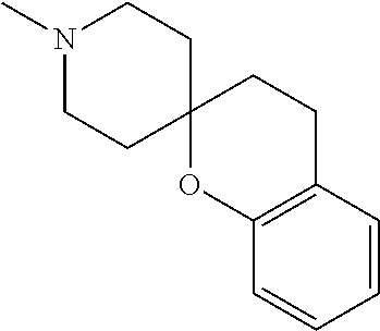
N1(C)CCC2(CC1)OC1=C(CC2)C=CC=C1
